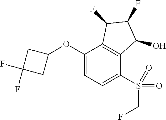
O(C1=CC=C(S(=O)(=O)CF)C2=C1C(F)C(F)C2O)C1CC(F)(F)C1
